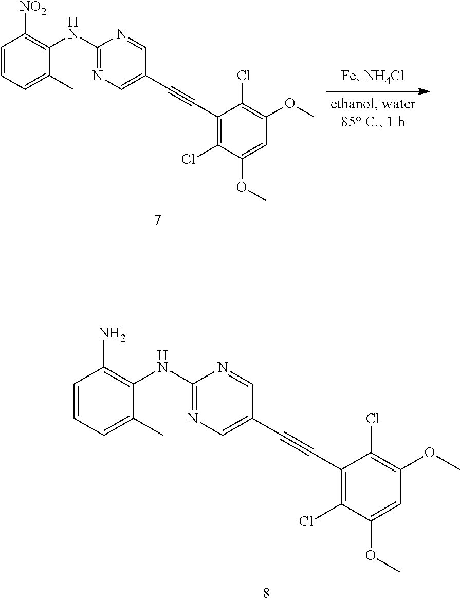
C1=CC=C(C)C(NC2=NC=C(C#CC3=C(Cl)C(OC)=CC(OC)=C3Cl)C=N2)=C1[NO2].C1=CC=C(C)C(NC2=NC=C(C#CC3=C(Cl)C(OC)=CC(OC)=C3Cl)C=N2)=C1N
